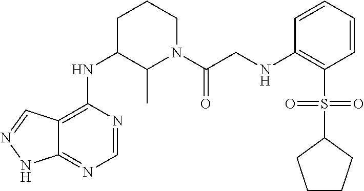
C12=C(NC3C(C)N(C(CNC4=C(S(=O)(=O)C5CCCC5)C=CC=C4)=O)CCC3)N=CN=C1NN=C2
